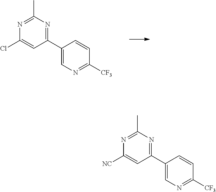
C1(C)=NC(Cl)=CC(C2=CN=C([CF3])C=C2)=N1.C1(C)=NC([NC])=CC(C2=CN=C([CF3])C=C2)=N1
